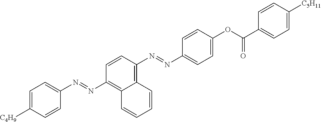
C1=C([C4H9])C=CC(N=NC2=C3C(=C(N=NC4=CC=C(OC(C5=CC=C([C5H11])C=C5)=O)C=C4)C=C2)C=CC=C3)=C1
